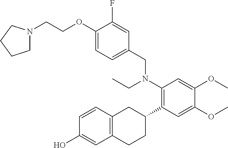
C1(O)=CC2=C(C=C1)CC(C1=C(N(CC3=CC=C(OCCN4CCCC4)C(F)=C3)CC)C=C(OC)C(OC)=C1)CC2
